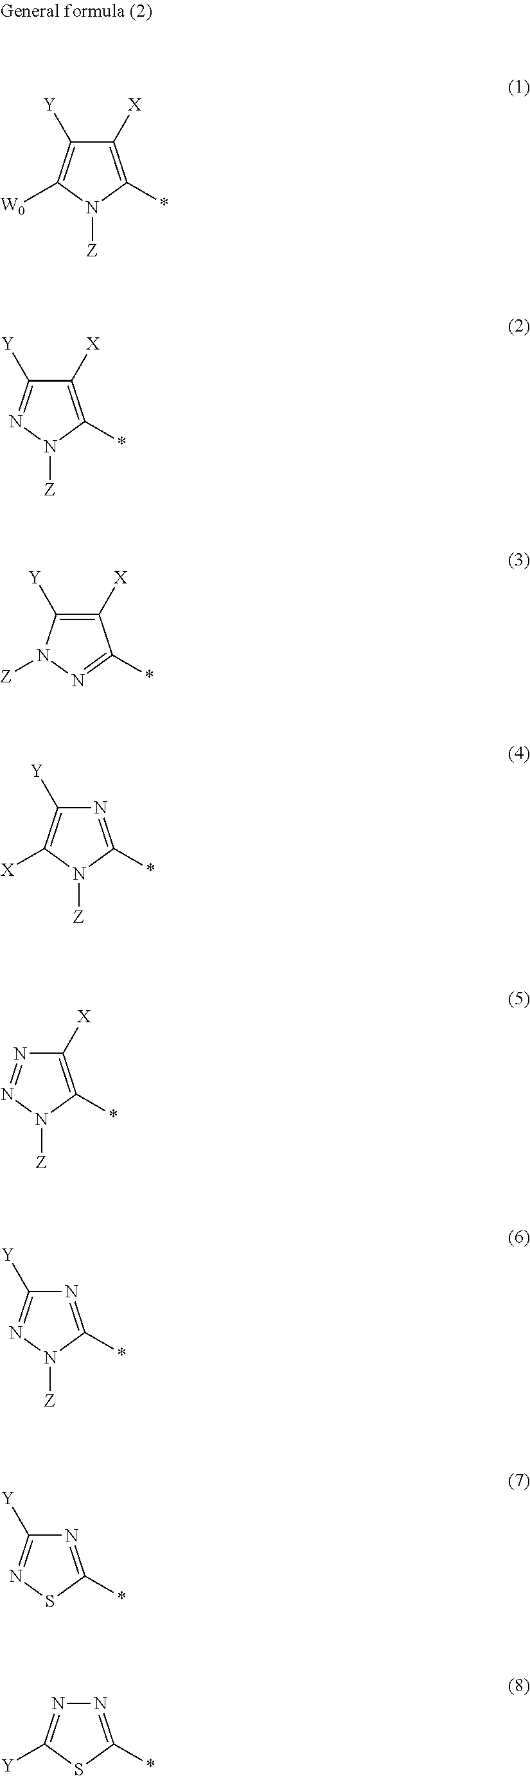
C1([X])=C(*)N([Z])C([W0])=C1[Y].C1([X])=C(*)N([Z])N=C1[Y].C1([X])=C([Y])N([Z])N=C1*.N1=C(*)N([Z])C([X])=C1[Y].C1([X])=C(*)N([Z])N=N1.N1=C(*)N([Z])N=C1[Y].N1=C(*)SN=C1[Y].N1=C(*)SC([Y])=N1
